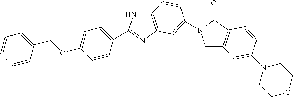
C1C2=C(C(=O)N1C1=CC3=C(NC(C4=CC=C(OCC5=CC=CC=C5)C=C4)=N3)C=C1)C=CC(N1CCOCC1)=C2
